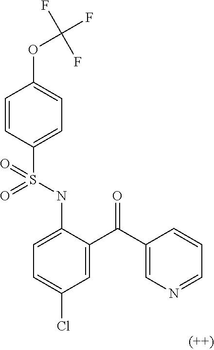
C1=CC(S(NC2=CC=C(Cl)C=C2C(C2=CN=CC=C2)=O)(=O)=O)=CC=C1OC(F)(F)F
